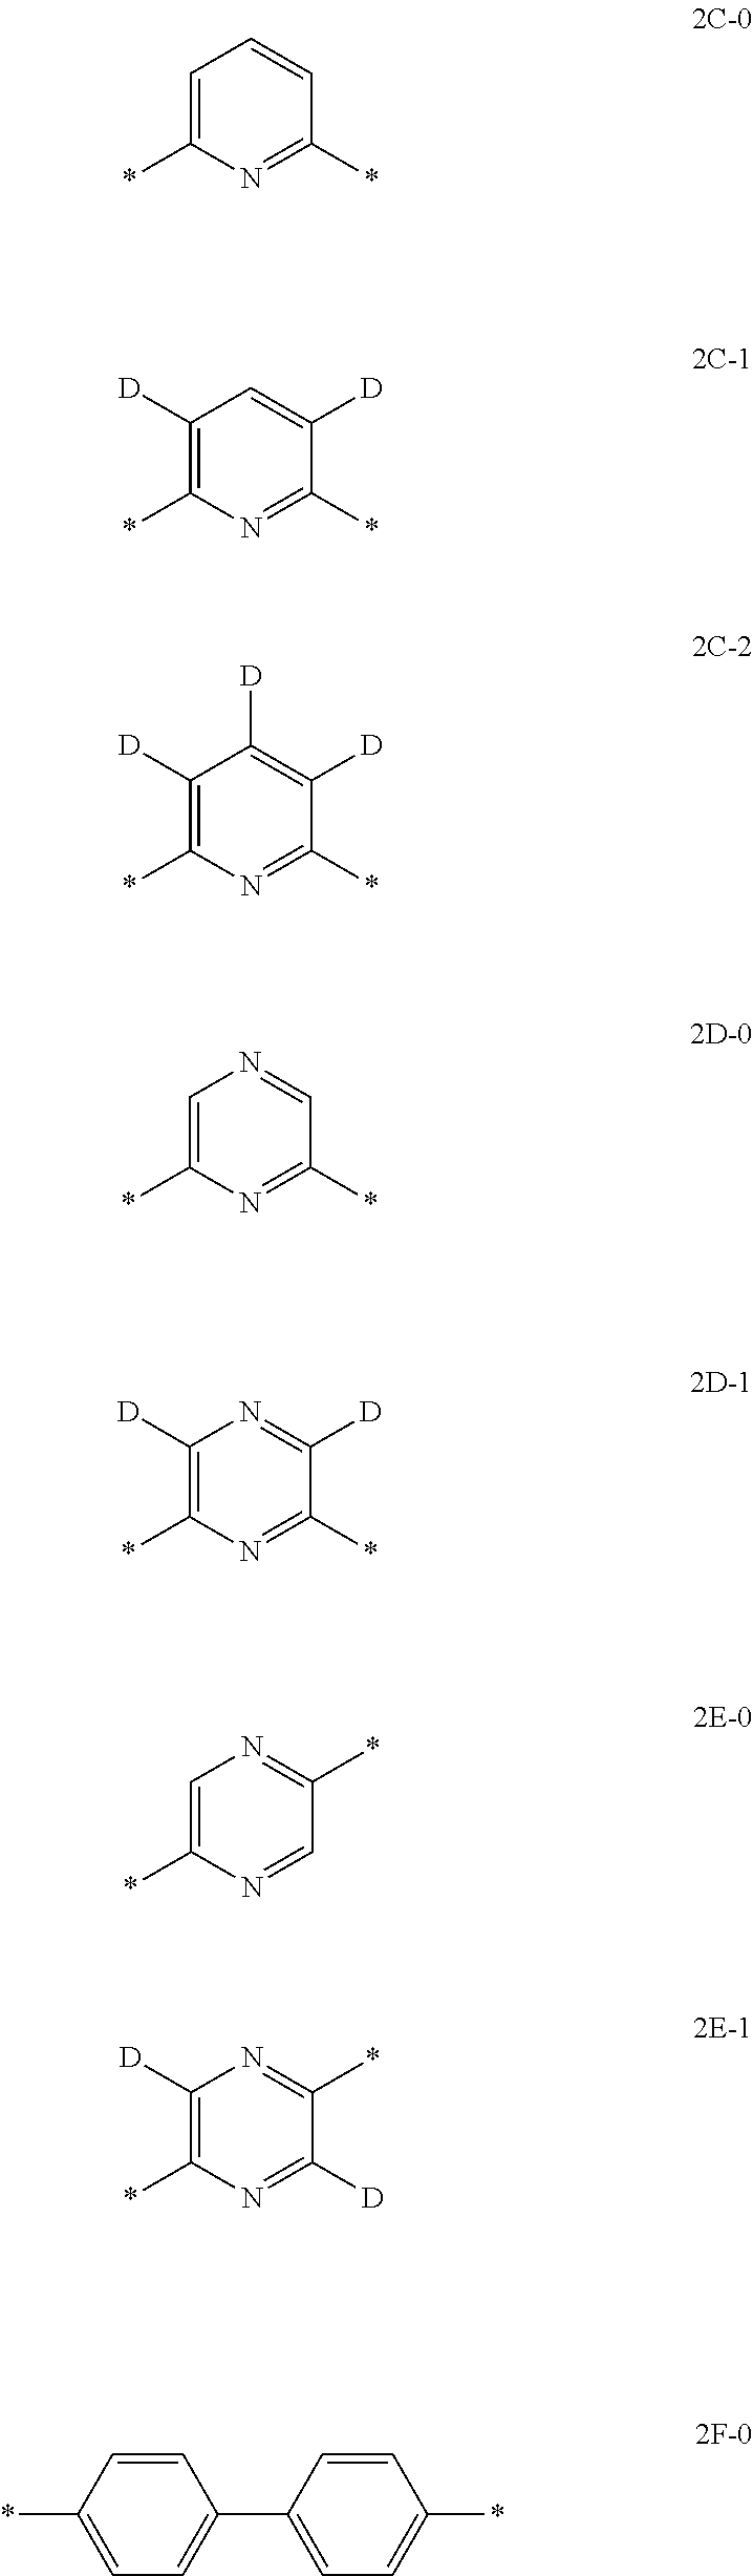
C1=C(*)N=C(*)C=C1.C1([D])=C(*)N=C(*)C([D])=C1.C1([D])=C(*)N=C(*)C([D])=C1[D].C1=C(*)N=C(*)C=N1.C1([D])=C(*)N=C(*)C([D])=N1.C1=C(*)N=CC(*)=N1.C1([D])=C(*)N=C([D])C(*)=N1.C1=CC(*)=CC=C1C1=CC=C(*)C=C1
